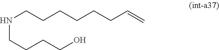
N(CCCCO)CCCCCCC=C
